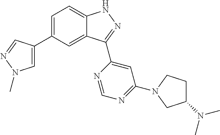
C1=C(C2=CN(C)N=C2)C=C2C(=C1)NN=C2C1=CC(N2CCC(N(C)C)C2)=NC=N1
